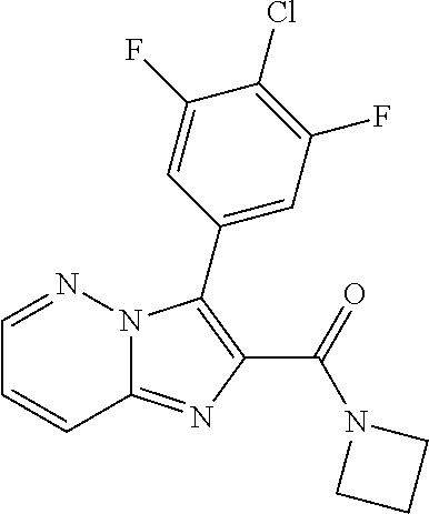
C12=NC(C(=O)N3CCC3)=C(C3=CC(F)=C(Cl)C(F)=C3)N1N=CC=C2
